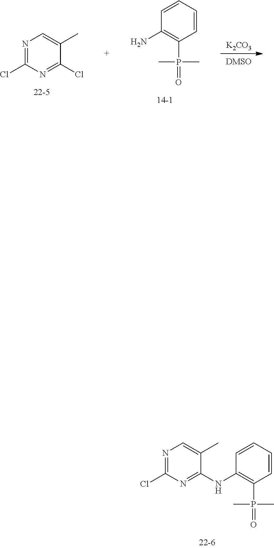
C1(Cl)=NC=C(C)C(NC2=C(P(=O)(C)C)C=CC=C2)=N1.[K2CO3].[DMSO].C1(Cl)=NC=C(C)C(Cl)=N1.C1=CC(P(=O)(C)C)=C(N)C=C1
